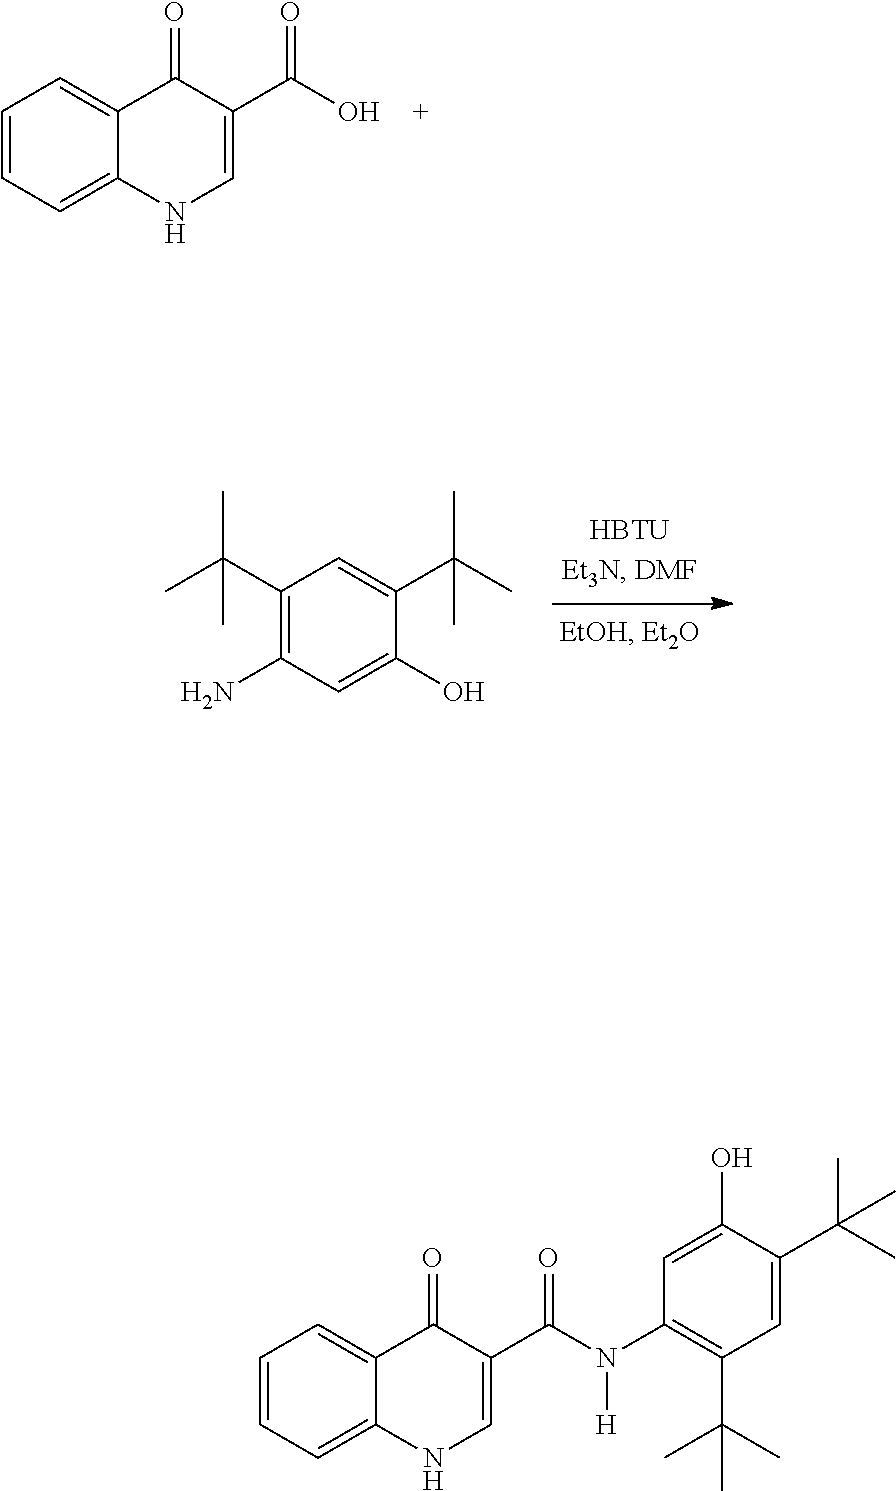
C1=CC=C2C(=C1)C(=O)C(C(O)=O)=CN2.C1(C(C)(C)C)=C(N)C=C(O)C(C(C)(C)C)=C1.C1=CC=C2C(=C1)C(=O)C(C(N(C1=C(C(C)(C)C)C=C(C(C)(C)C)C(O)=C1)[H])=O)=CN2
